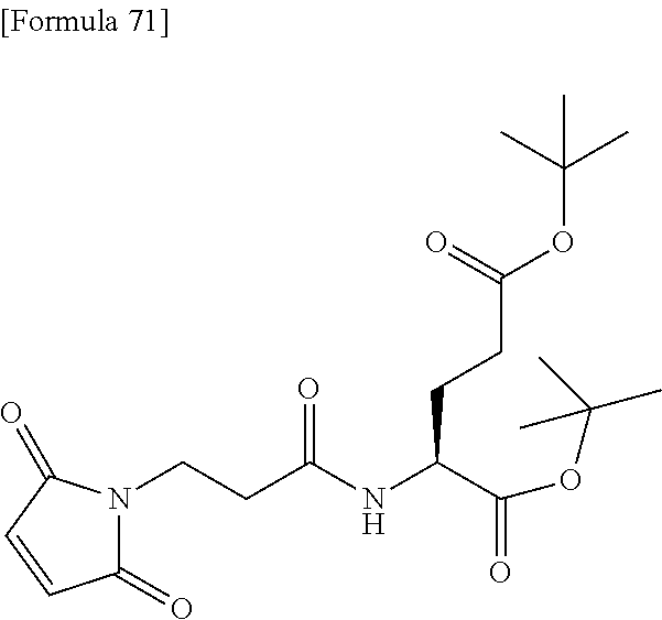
C1(=O)N(CCC(NC(C(=O)OC(C)(C)C)CCC(OC(C)(C)C)=O)=O)C(=O)C=C1
